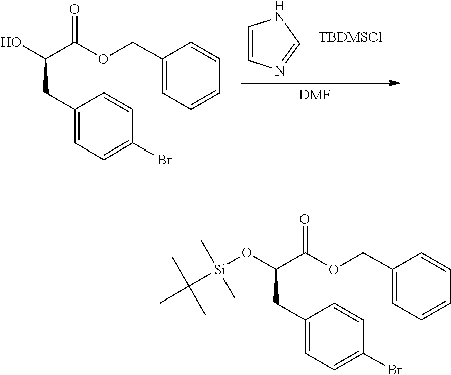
C1(CC(O[Si](C(C)(C)C)(C)C)C(OCC2=CC=CC=C2)=O)=CC=C(Br)C=C1.[TBDMSCl].C1=CN=CN1.[DMF].C1(CC(O)C(OCC2=CC=CC=C2)=O)=CC=C(Br)C=C1
